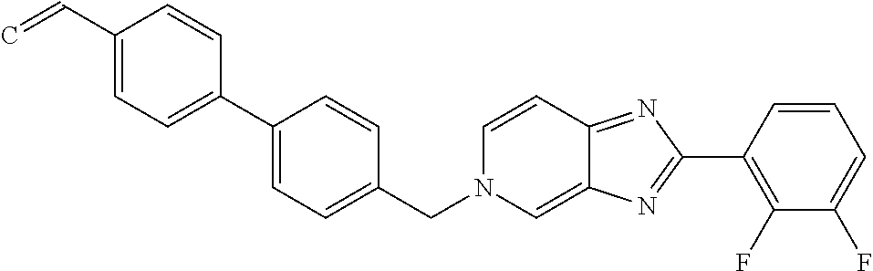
C1(C2=NC3=CN(CC4=CC=C(C5=CC=C(C=C)C=C5)C=C4)C=CC3=N2)=C(F)C(F)=CC=C1
